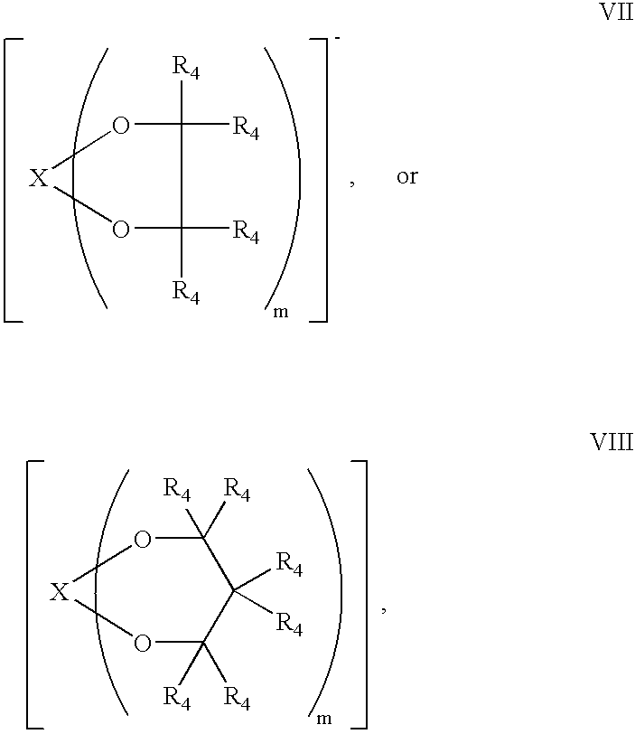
[X]1OC([R4])([R4])C([R4])([R4])O1.O1C([R4])([R4])C([R4])([R4])C([R4])([R4])O[X]1
